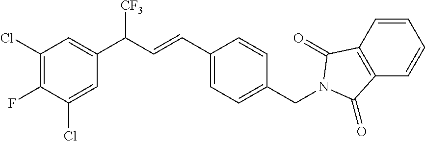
C1(Cl)=CC(C(C=CC2=CC=C(CN3C(=O)C4=C(C=CC=C4)C3=O)C=C2)[CF3])=CC(Cl)=C1F
